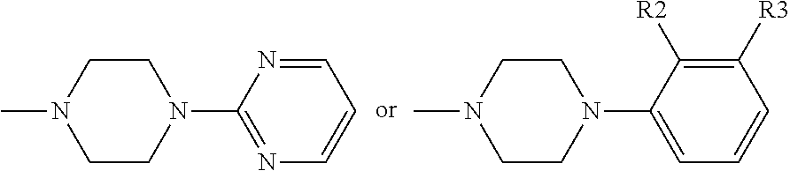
C1=NC(N2CCN(C)CC2)=NC=C1.C1([R3])=C([R2])C(N2CCN(C)CC2)=CC=C1
